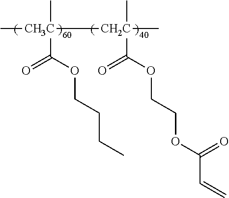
C[CH3C]([CH2C](C)(C(OCCOC(C=C)=O)=O)C)(C)C(OCCCC)=O
